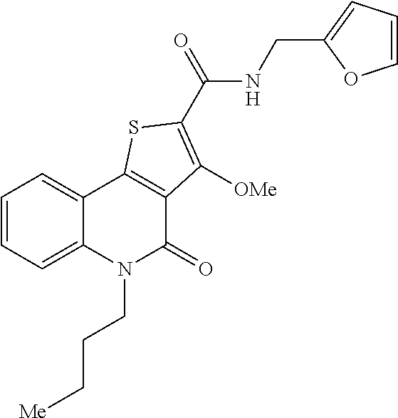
C1=CC=C2C(=C1)C1=C(C(=O)N2CCC[Me])C([OMe])=C(C(NCC2=CC=CO2)=O)S1
